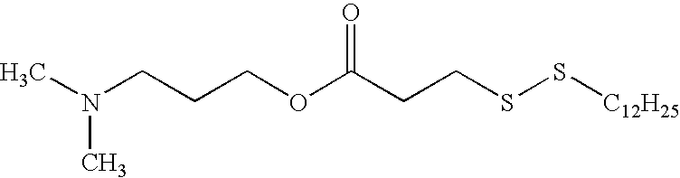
CN(CCCOC(CCSS[C12H25])=O)C
